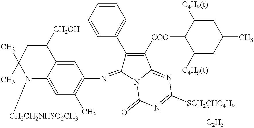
C1=C2C(=CC(C)=C1N=C1C(C3=CC=CC=C3)=C([COO]C3C([C4H9(t)])CC(C)CC3[C4H9(t)])C3=NC([SCH2CHC4H9][C2H5])=NC(=O)N13)N([CH2CH2NHSO2CH3])C(C)(C)CC2[CH2OH]
